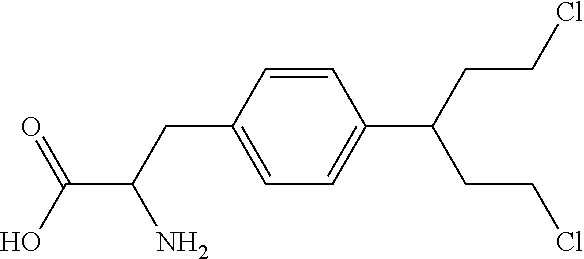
C1=CC(CC(C(O)=O)N)=CC=C1C(CCCl)CCCl
